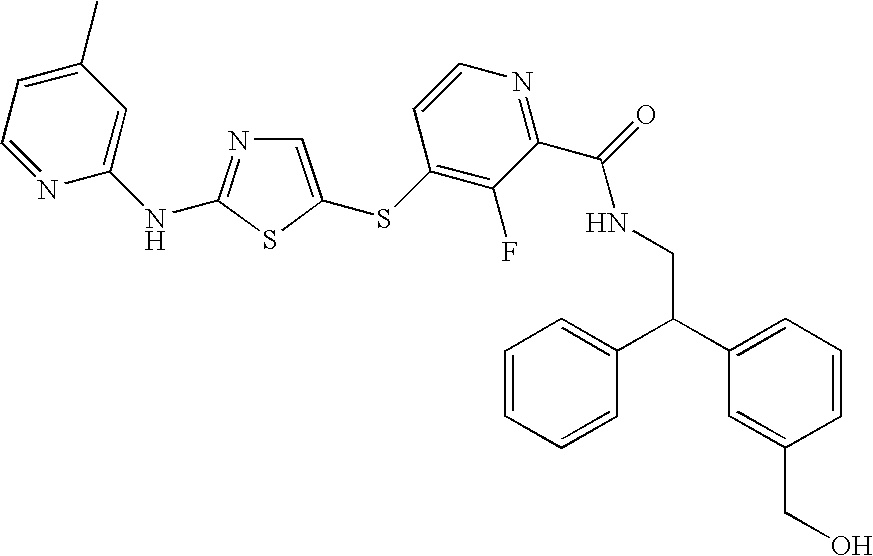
C1=C(C)C=C(NC2=NC=C(SC3=C(F)C(C(=O)NCC(C4=CC=CC(CO)=C4)C4=CC=CC=C4)=NC=C3)S2)N=C1
